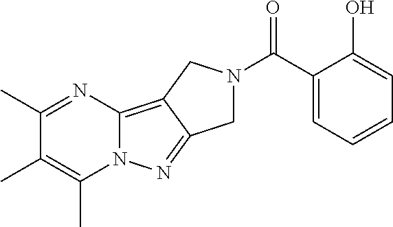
C1(C)=NC2=C3C(=NN2C(C)=C1C)CN(C(C1=CC=CC=C1O)=O)C3
